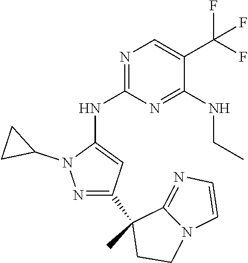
N1=C(NC2=CC(C3(C)CCN4C3=NC=C4)=NN2C2CC2)N=C(NCC)C(C(F)(F)F)=C1
